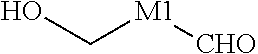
OC[M1][CHO]
